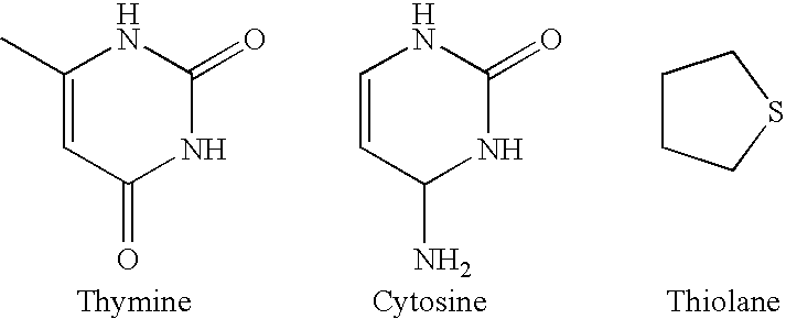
C1=CNC(=O)NC1N.C1=C(C)NC(=O)NC1=O.C1CCSC1
